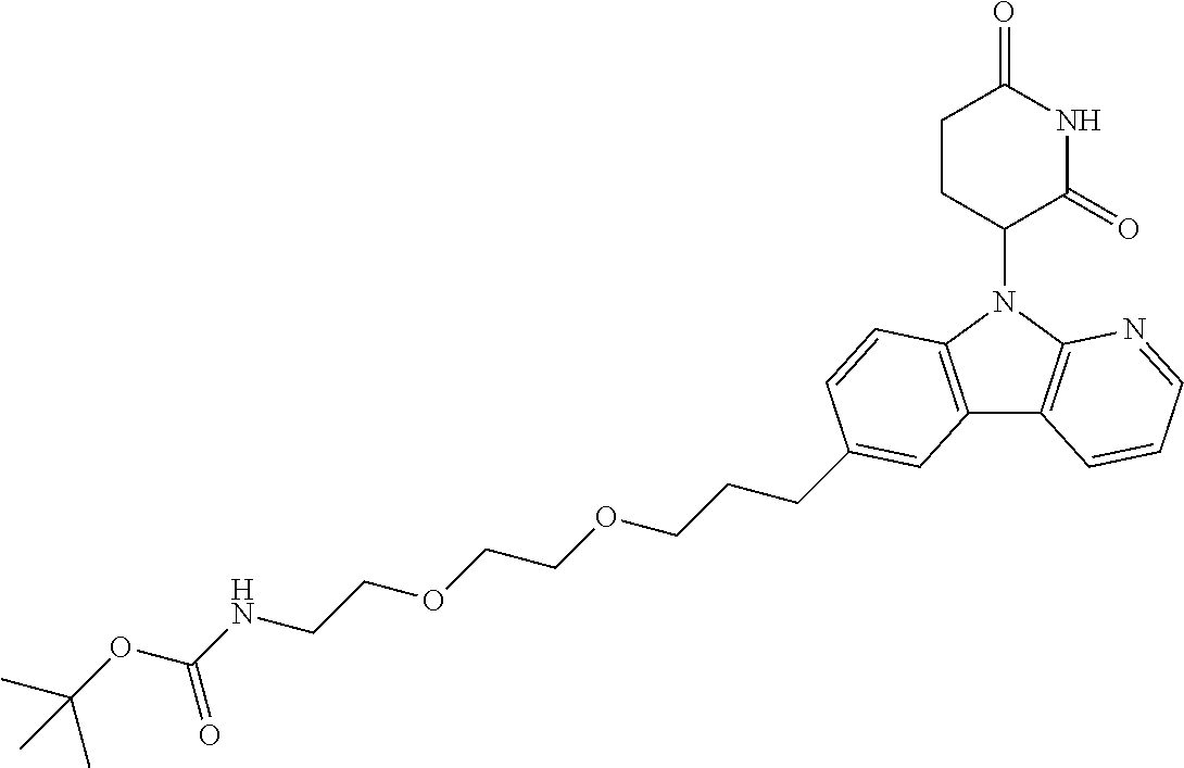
N1(C2CCC(=O)NC2=O)C2=C(C3=C1C=CC(CCCOCCOCCNC(OC(C)(C)C)=O)=C3)C=CC=N2
